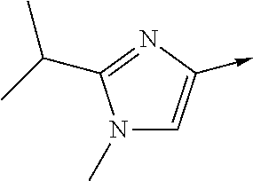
N1(C)C=C(->C)N=C1C(C)C
